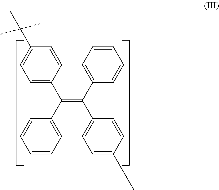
C1=C(C(C2=CC=CC=C2)=C(C2=CC=CC=C2)C2=CC=C(C(C)(C)C)C=C2)C=CC(C(C)(C)C)=C1
